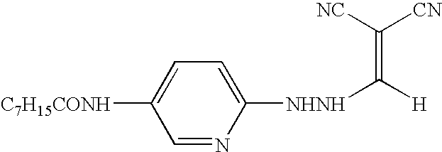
C1=NC([NHNH]C([H])=C([NC])[CN])=CC=C1[C7H15CONH]
